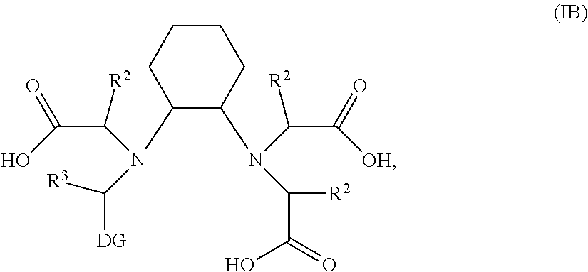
C1(N(C(C(=O)O)[R2])C([R3])[DG])C(N(C([R2])C(=O)[OH])C([R2])C(=O)O)CCCC1
